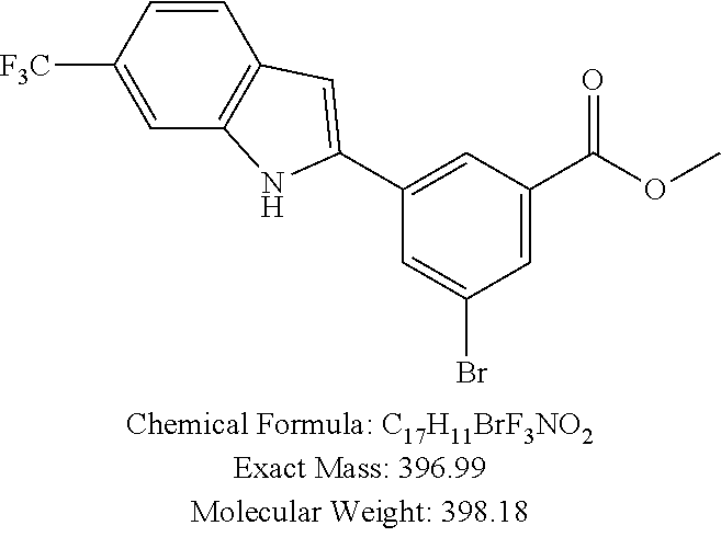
[F3C]C1=CC2=C(C=C1)C=C(C1=CC(C(OC)=O)=CC(Br)=C1)N2
